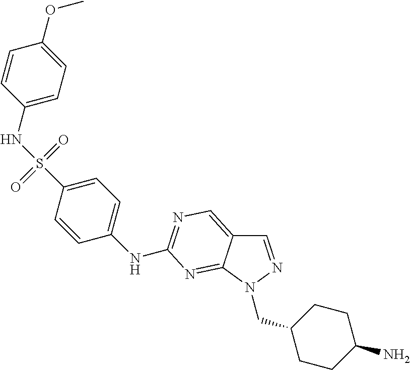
C1=CC(NS(C2=CC=C(NC3=NC=C4C=NN(CC5CCC(N)CC5)C4=N3)C=C2)(=O)=O)=CC=C1OC
